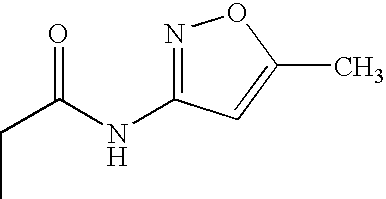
C(C(NC1=NOC(C)=C1)=O)C
